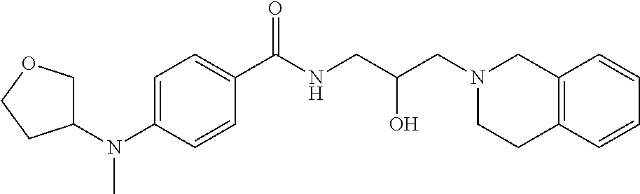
C1=C(N(C2COCC2)C)C=CC(C(NCC(CN2CC3=C(CC2)C=CC=C3)O)=O)=C1
